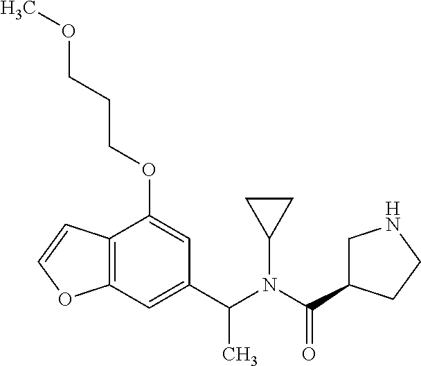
C12=C(C=C(C(N(C(=O)C3CNCC3)C3CC3)C)C=C1OCCCOC)OC=C2
